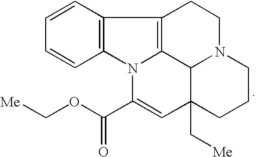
C12=C(C=CC=C1)C1=C3N2C(C(OC[Me])=O)=CC2(C[Me])C3N(CC1)CCC2
